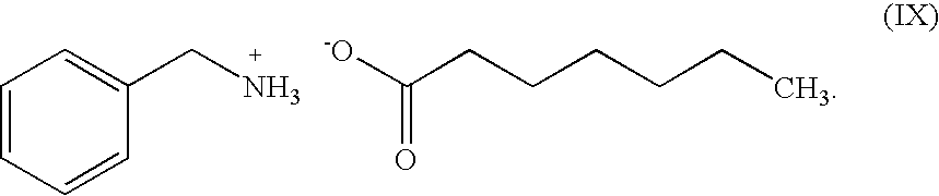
C1=CC=CC(CN)=C1.C(CCCCCC)([-O])=O
